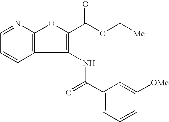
C1=NC2=C(C=C1)C(NC(C1=CC=CC([OMe])=C1)=O)=C(C(=O)OC[Me])O2
